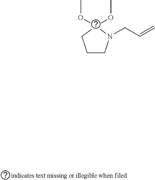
C1CN(CC=C)C(OC)(OC)C1
